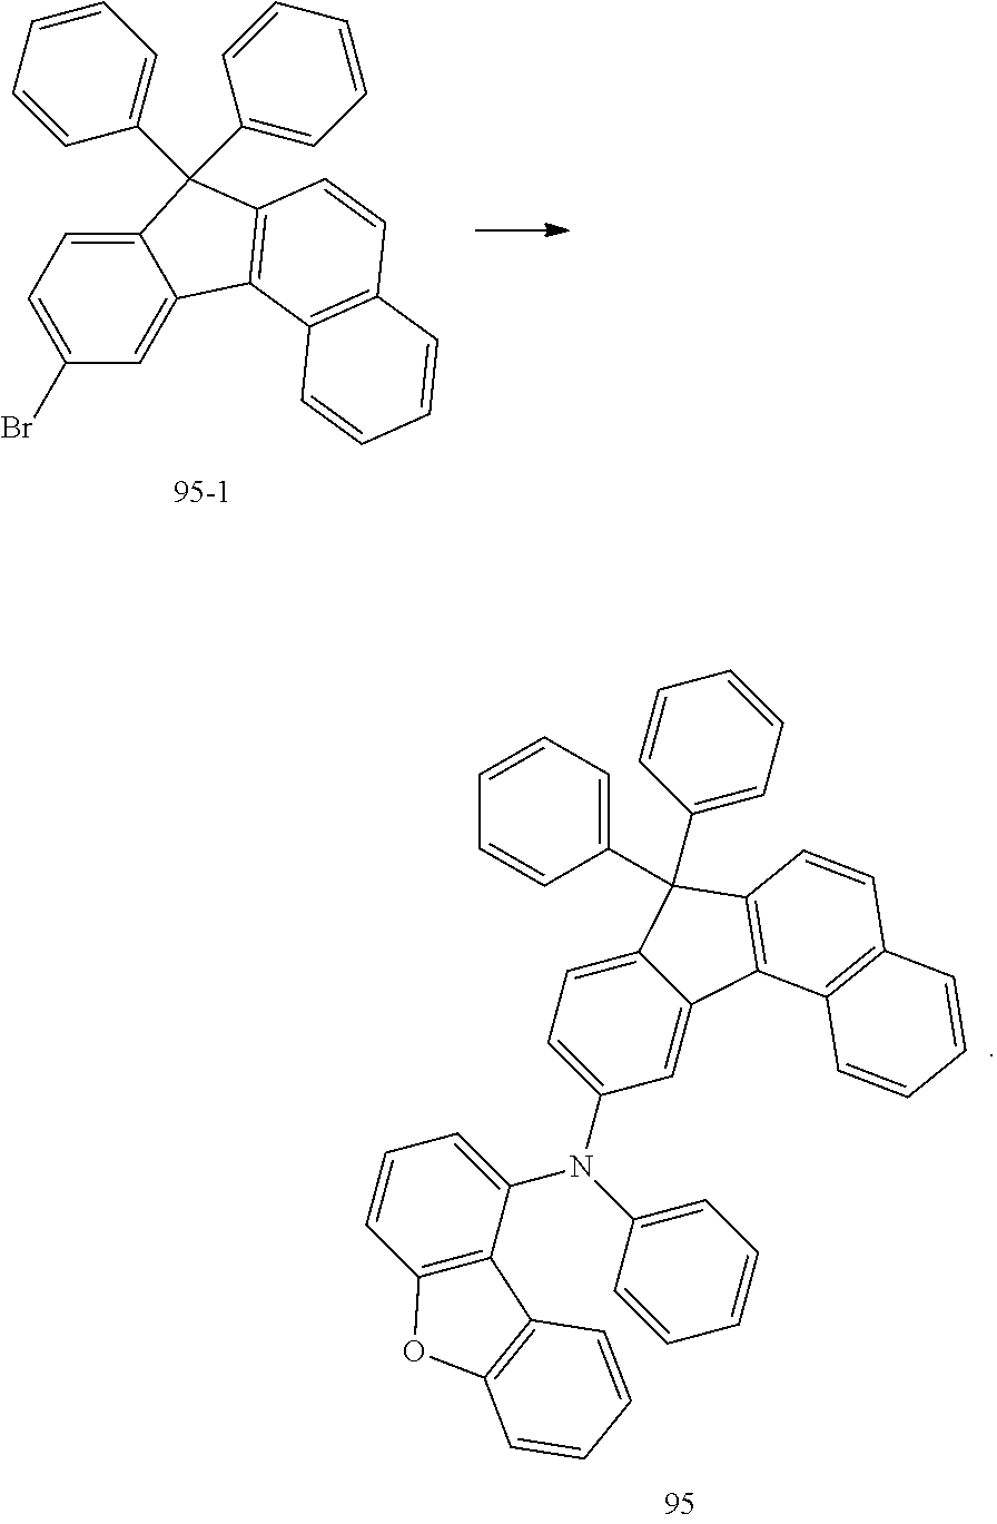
C12=CC=C(Br)C=C1C1=C(C=CC3=C1C=CC=C3)C2(C1=CC=CC=C1)C1=CC=CC=C1.C12=CC=C(N(C3=CC=CC=C3)C3=CC=CC4=C3C3=C(O4)C=CC=C3)C=C1C1=C(C=CC3=C1C=CC=C3)C2(C1=CC=CC=C1)C1=CC=CC=C1
